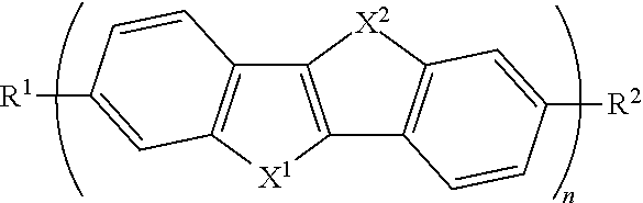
C12=C([X2]C3=C1C=CC([R2])=C3)C1=C([X1]2)C=C([R1])C=C1
